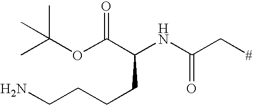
CC(OC(C(NC(C[#])=O)CCCCN)=O)(C)C
